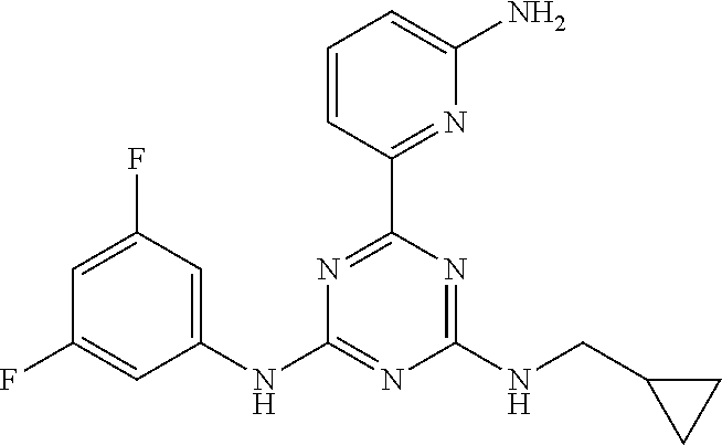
C1=CC(C2=NC(NC3=CC(F)=CC(F)=C3)=NC(NCC3CC3)=N2)=NC(N)=C1
